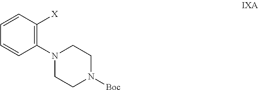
C1(N2CCN([Boc])CC2)=C([X])C=CC=C1
